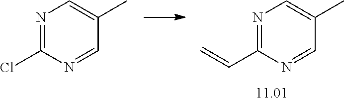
N1=C(C=C)N=CC(C)=C1.N1=C(Cl)N=CC(C)=C1
